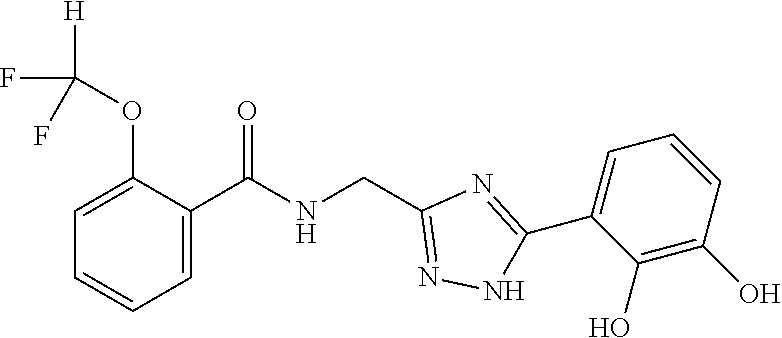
C1=CC=C(C(NCC2=NNC(C3=CC=CC(O)=C3O)=N2)=O)C(OC(F)(F)[H])=C1
